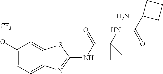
C1(O[CF3])=CC=C2C(=C1)SC(NC(C(NC(C1(N)CCC1)=O)(C)C)=O)=N2
